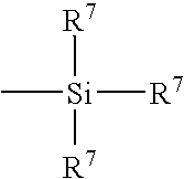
C[Si]([R7])([R7])[R7]
